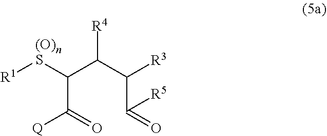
[R1][(O)nS]C(C(C([R3])C(=O)[R5])[R4])C(=O)[Q]
